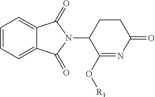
C1=CC=C2C(=C1)C(=O)N(C1C(O[R1])=NC(=O)CC1)C2=O
